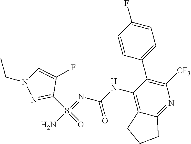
C1(S(=O)(=NC(NC2=C3C(=NC([CF3])=C2C2=CC=C(F)C=C2)CCC3)=O)N)=NN(CC)C=C1F
